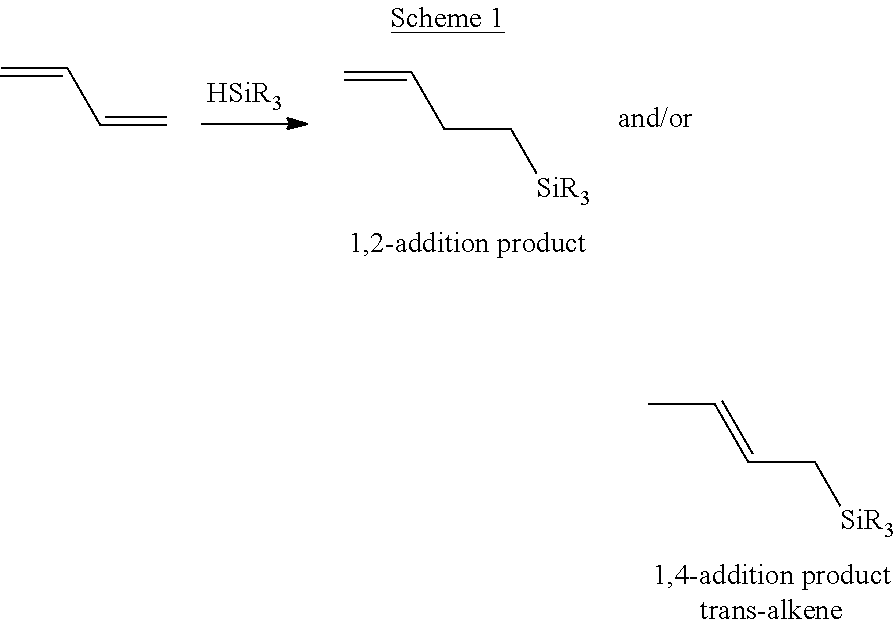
CC=CC[SiR3].C=CCC[SiR3].C=CC=C
